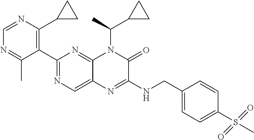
C1(C2=NC=C3C(=N2)N(C(C)C2CC2)C(=O)C(NCC2=CC=C(S(C)(=O)=O)C=C2)=N3)=C(C2CC2)N=CN=C1C
